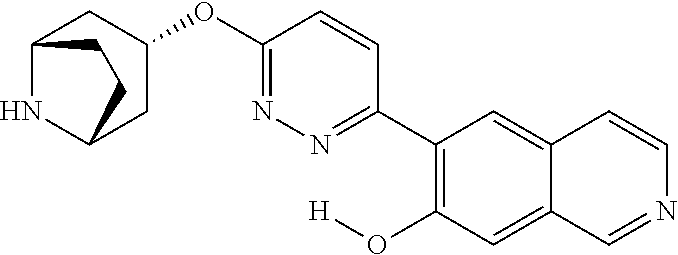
C12NC(CC(OC3=NN=C(C4=C(O[H])C=C5C(=C4)C=CN=C5)C=C3)C1)CC2
